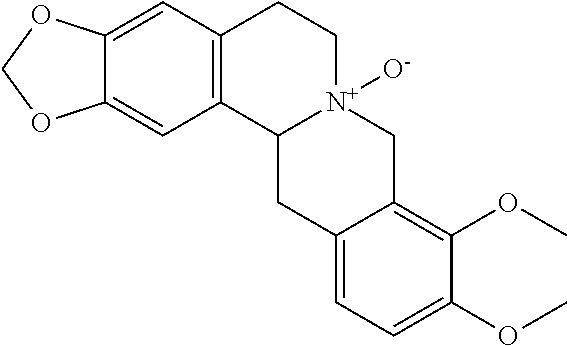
C12=CC3=C(C=C1OCO2)CC[N+]1([O-])C3CC2=CC=C(OC)C(OC)=C2C1
